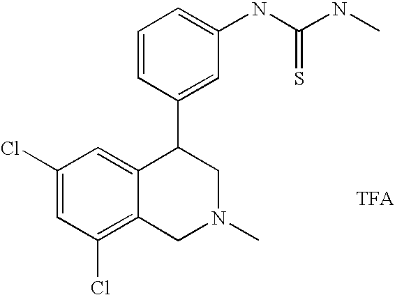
C1(Cl)=C2C(=CC(Cl)=C1)C(C1=CC(NC(NC)=S)=CC=C1)CN(C)C2
